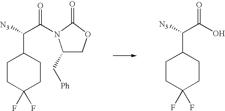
C1(F)(F)CCC(C(C(=O)N2C(C[Ph])COC2=O)[N3])CC1.C1CC(F)(F)CCC1C(C(O)=O)[N3]
